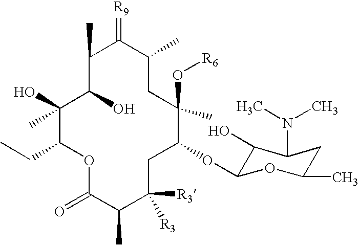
C1(O)(C)C(CC)OC(=O)C(C)C([R3])([R3])CC(OC2C(O)C(N(C)C)CC(C)O2)C(C)(O[R6])CC(C)C(=[R9])C(C)C1O
